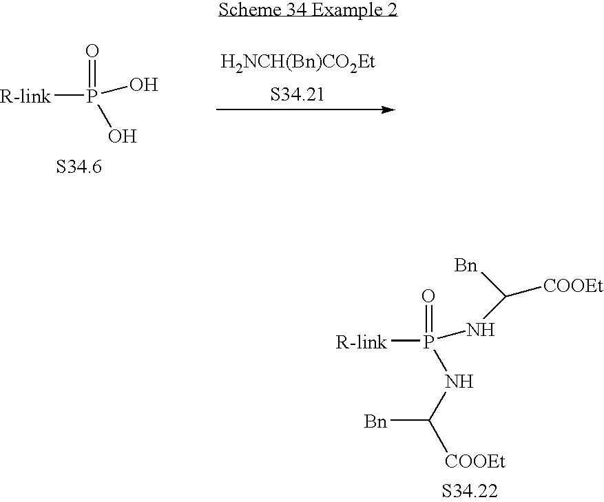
[R-link]P(=O)(O)O.[H2NCH(Bn)CO2Et].[R-link]P(=O)(NC([COOEt])[Bn])NC([Bn])[COOEt]
